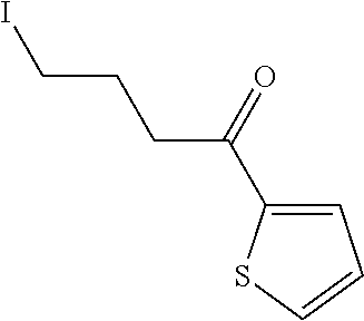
C1=C(C(=O)CCCI)SC=C1
